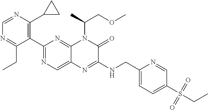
C1(C2=NC=C3C(=N2)N(C(COC)C)C(=O)C(NCC2=CC=C(S(=O)(=O)CC)C=N2)=N3)=C(C2CC2)N=CN=C1CC
